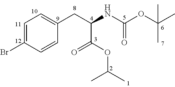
C1=C(Br)C=CC(CC(NC(OC(C)(C)C)=O)C(OC(C)C)=O)=C1
